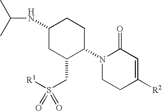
N1(C2CCC(NC(C)C)CC2CS(=O)([R1])=O)CCC([R2])=CC1=O
